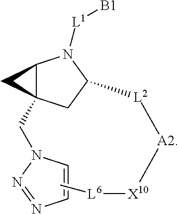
C12C(CN3C=CN=N3)(CC([L2][A2][X10][L6]C)N1[L1][B1])C2
